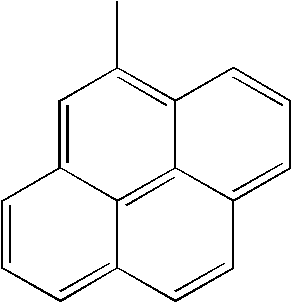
C1=C2C3=C4C(=C1C)C=CC=C4C=CC3=CC=C2
